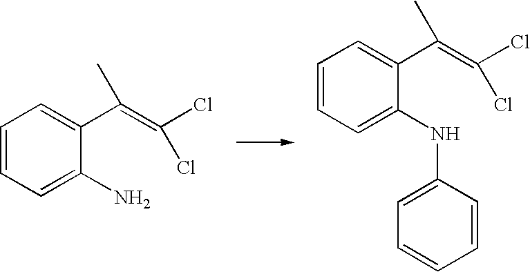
C1=CC=C(N)C(C(=C(Cl)Cl)C)=C1.C1=CC=C(NC2=CC=CC=C2)C(C(=C(Cl)Cl)C)=C1
